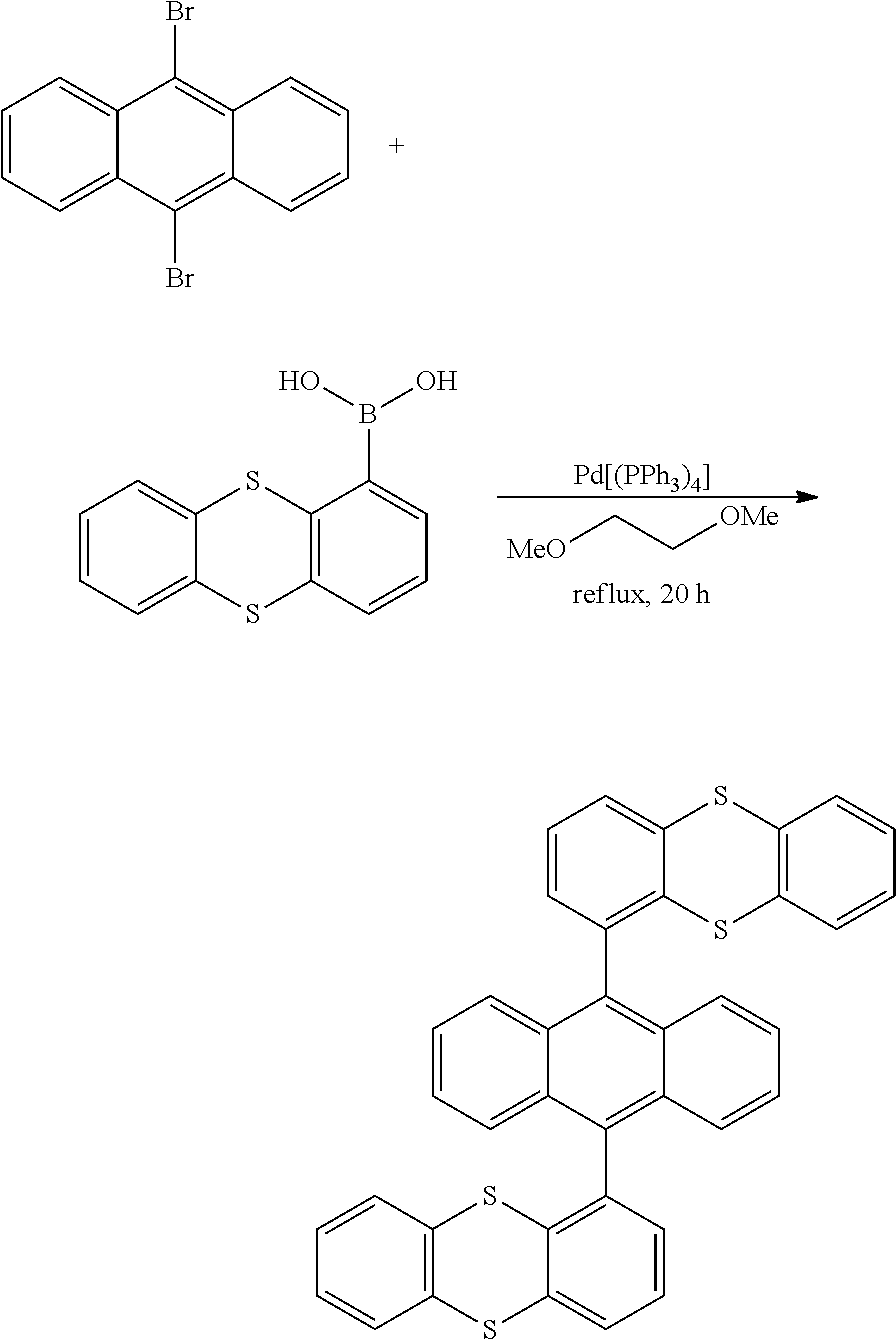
C12=CC=CC=C1C(Br)=C1C(=C2Br)C=CC=C1.[MeO]CC[OMe].[Pd[(PPh3)4]].C12=CC=CC=C1SC1=C(S2)C(B(O)O)=CC=C1.C12=C(SC3=CC=CC(C4=C5C(=C(C6=C7C(=CC=C6)SC6=C(S7)C=CC=C6)C6=CC=CC=C46)C=CC=C5)=C3S1)C=CC=C2
